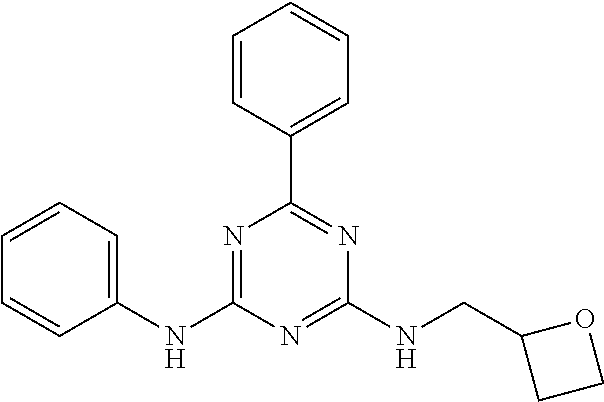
C1=CC(C2=NC(NCC3CCO3)=NC(NC3=CC=CC=C3)=N2)=CC=C1
